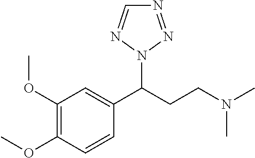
C1=CC(OC)=C(OC)C=C1C(CCN(C)C)N1N=NC=N1
